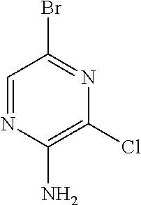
C1=NC(N)=C(Cl)N=C1Br
